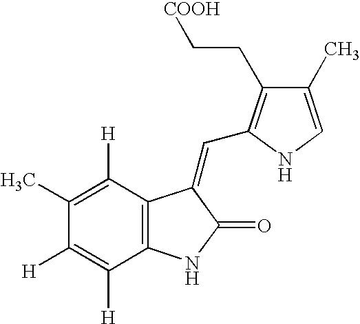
C1(C)=C([H])C2=C(C([H])=C1[H])NC(=O)C2=CC1=C(CC[COOH])C(C)=CN1
